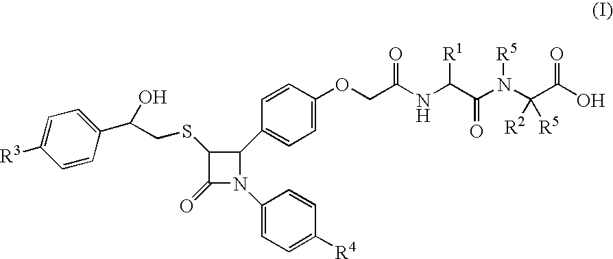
C1(SCC(C2=CC=C([R3])C=C2)O)C(=O)N(C2=CC=C([R4])C=C2)C1C1=CC=C(OCC(NC(C(N(C(C(O)=O)([R5])[R2])[R5])=O)[R1])=O)C=C1
